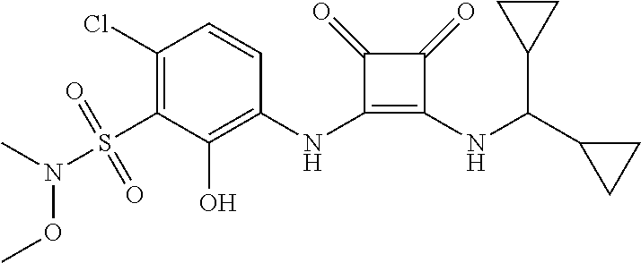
C1(S(=O)(=O)N(OC)C)=C(Cl)C=CC(NC2=C(NC(C3CC3)C3CC3)C(=O)C2=O)=C1O
